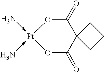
C12(CCC1)C(=O)O[Pt](-N)(-N)OC2=O
